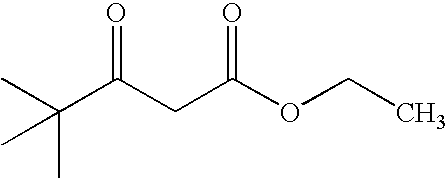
CC(C)(C(CC(OCC)=O)=O)C
